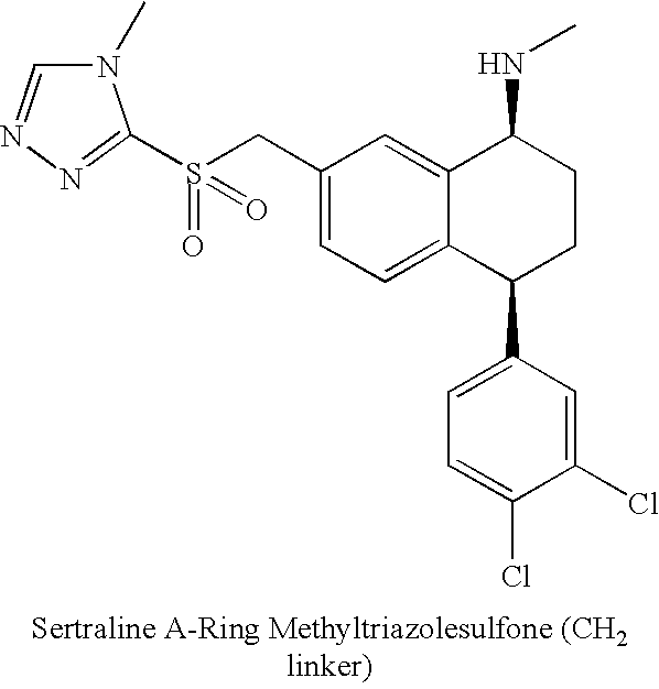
C1(CS(=O)(=O)C2=NN=CN2C)=CC=C2C(=C1)C(NC)CCC2C1=CC=C(Cl)C(Cl)=C1
